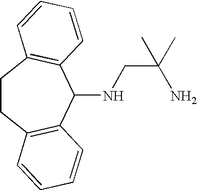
C1CC2=C(C(NCC(C)(N)C)C3=C1C=CC=C3)C=CC=C2
